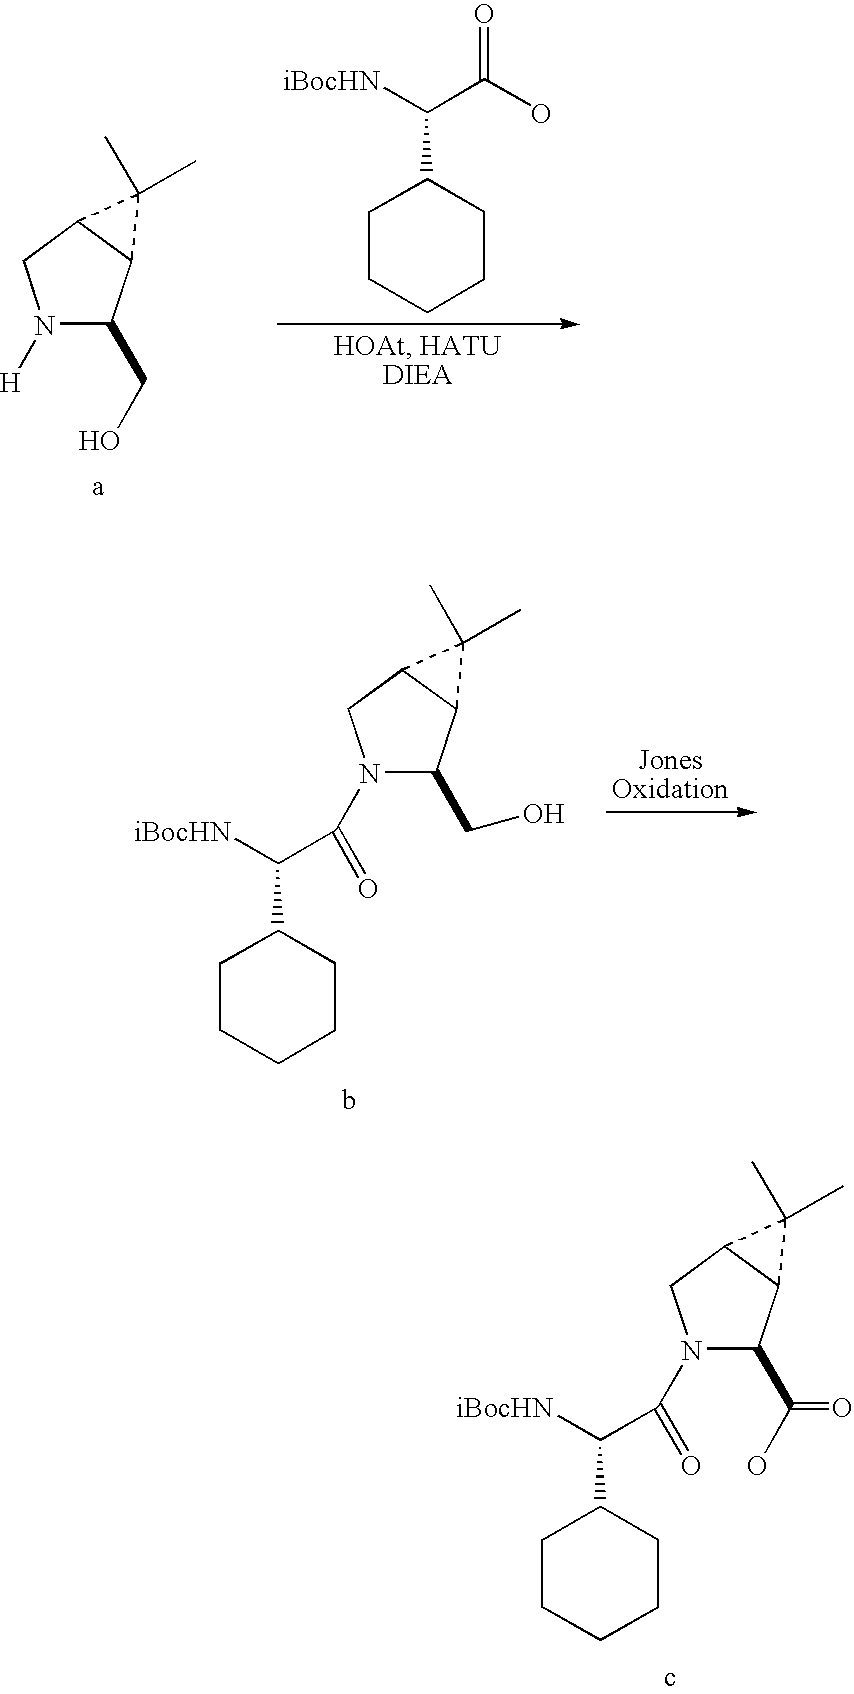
N1([H])C(CO)C2C(C1)C2(C)C.C(C(O)=O)([iBocHN])C1CCCCC1.N1(C(=O)C([iBocHN])C2CCCCC2)C(CO)C2C(C1)C2(C)C.N1(C(=O)C([iBocHN])C2CCCCC2)C(C(=O)O)C2C(C1)C2(C)C
